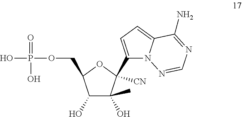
C1(O)C(O)(C)C(C2=CC=C3N2N=CN=C3N)([CN])OC1COP(O)(=O)O
